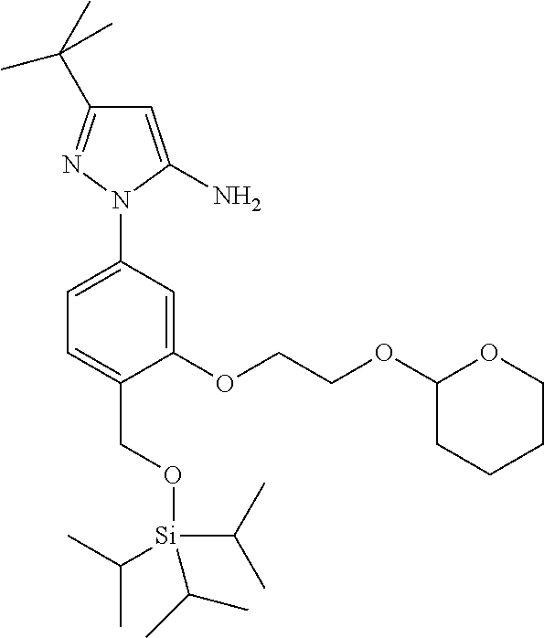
C1=C(N2C(N)=CC(C(C)(C)C)=N2)C=C(OCCOC2CCCCO2)C(CO[Si](C(C)C)(C(C)C)C(C)C)=C1
